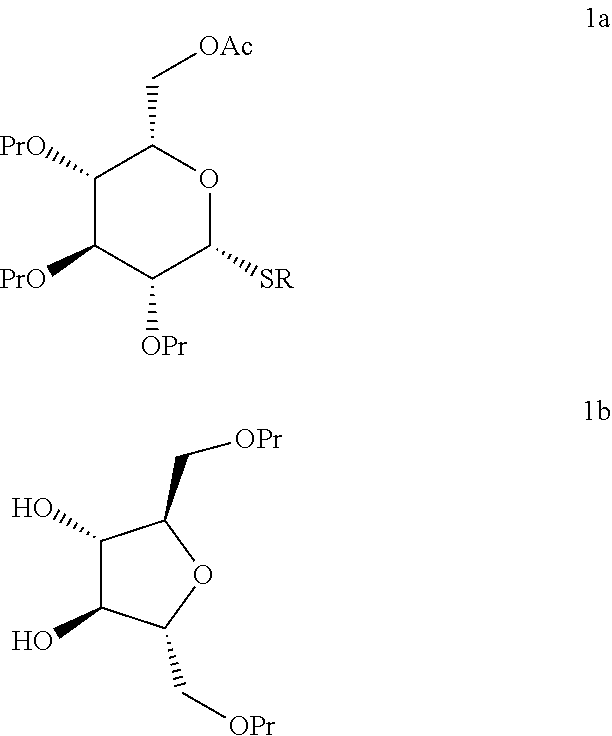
C1([PrO])C([PrO])C([OPr])C([SR])OC1C[OAc].C1(O)C(O)C(C[OPr])OC1C[OPr]
